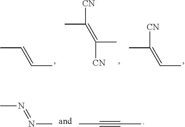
CC=CC.CC(=C(C)[CN])[CN].CC=C(C)[CN].CN=NC.CC#CC
